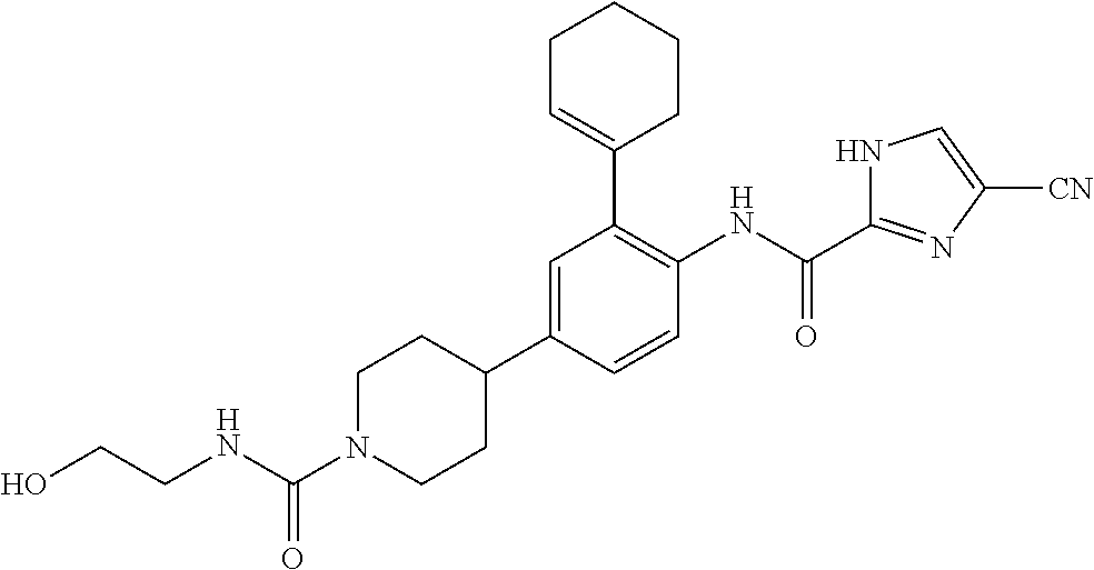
C1N(C(NCCO)=O)CCC(C2=CC(C3=CCCCC3)=C(NC(=O)C3=NC([CN])=CN3)C=C2)C1
